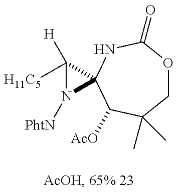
C1OC(=O)NC2(C([AcO])C1(C)C)C([H])([H11C5])N2[PhtN]
